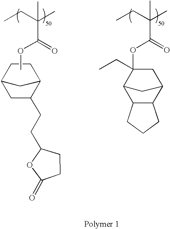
C1C(CCC2CCC(=O)O2)C2CCC1C2.COC(=O)C(CC)(C)C.O(C(=O)C(CC)(C)C)C1(CC)CC2C3C(C1C2)CCC3
